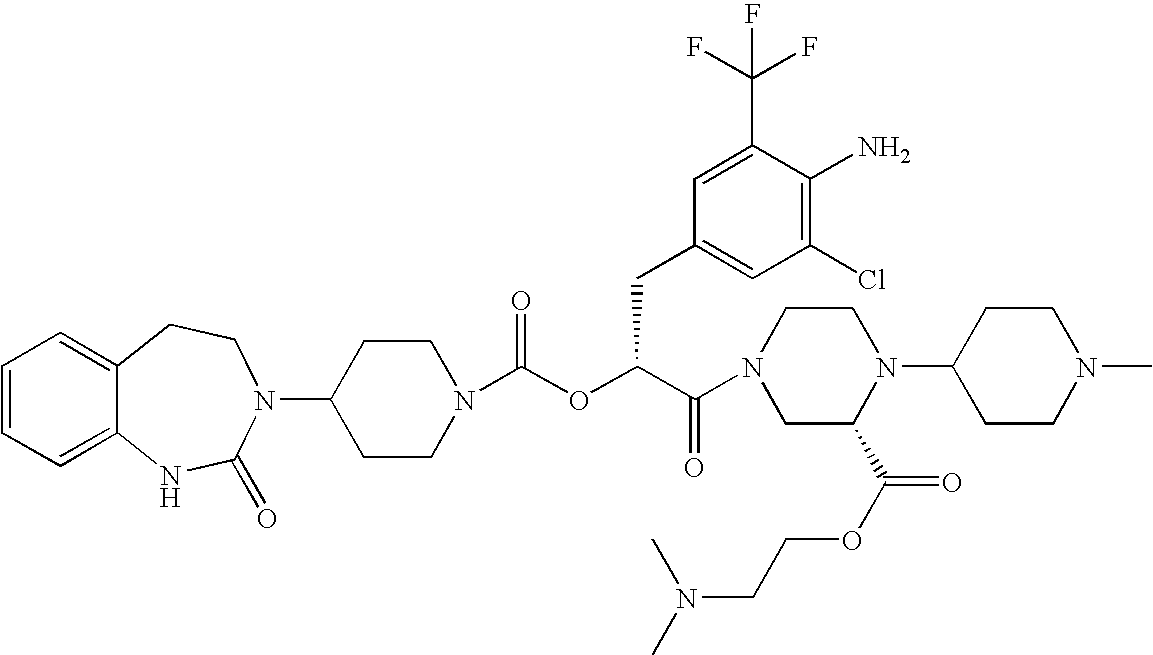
C1(N2C(=O)NC3=CC=CC=C3CC2)CCN(C(OC(C(=O)N2CC(C(OCCN(C)C)=O)N(C3CCN(C)CC3)CC2)CC2=CC(Cl)=C(N)C(C(F)(F)F)=C2)=O)CC1
